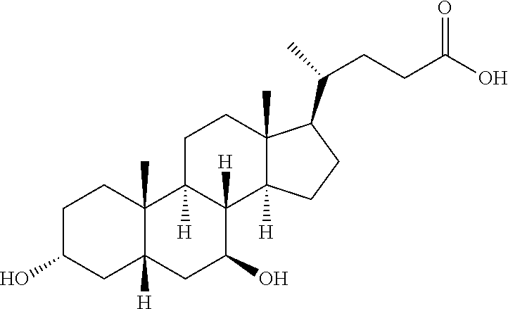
C1C(O)CC2([H])C(C)(C1)C1([H])C([H])(C(O)C2)C2([H])C(C)(CC1)C(C(CCC(O)=O)C)CC2
